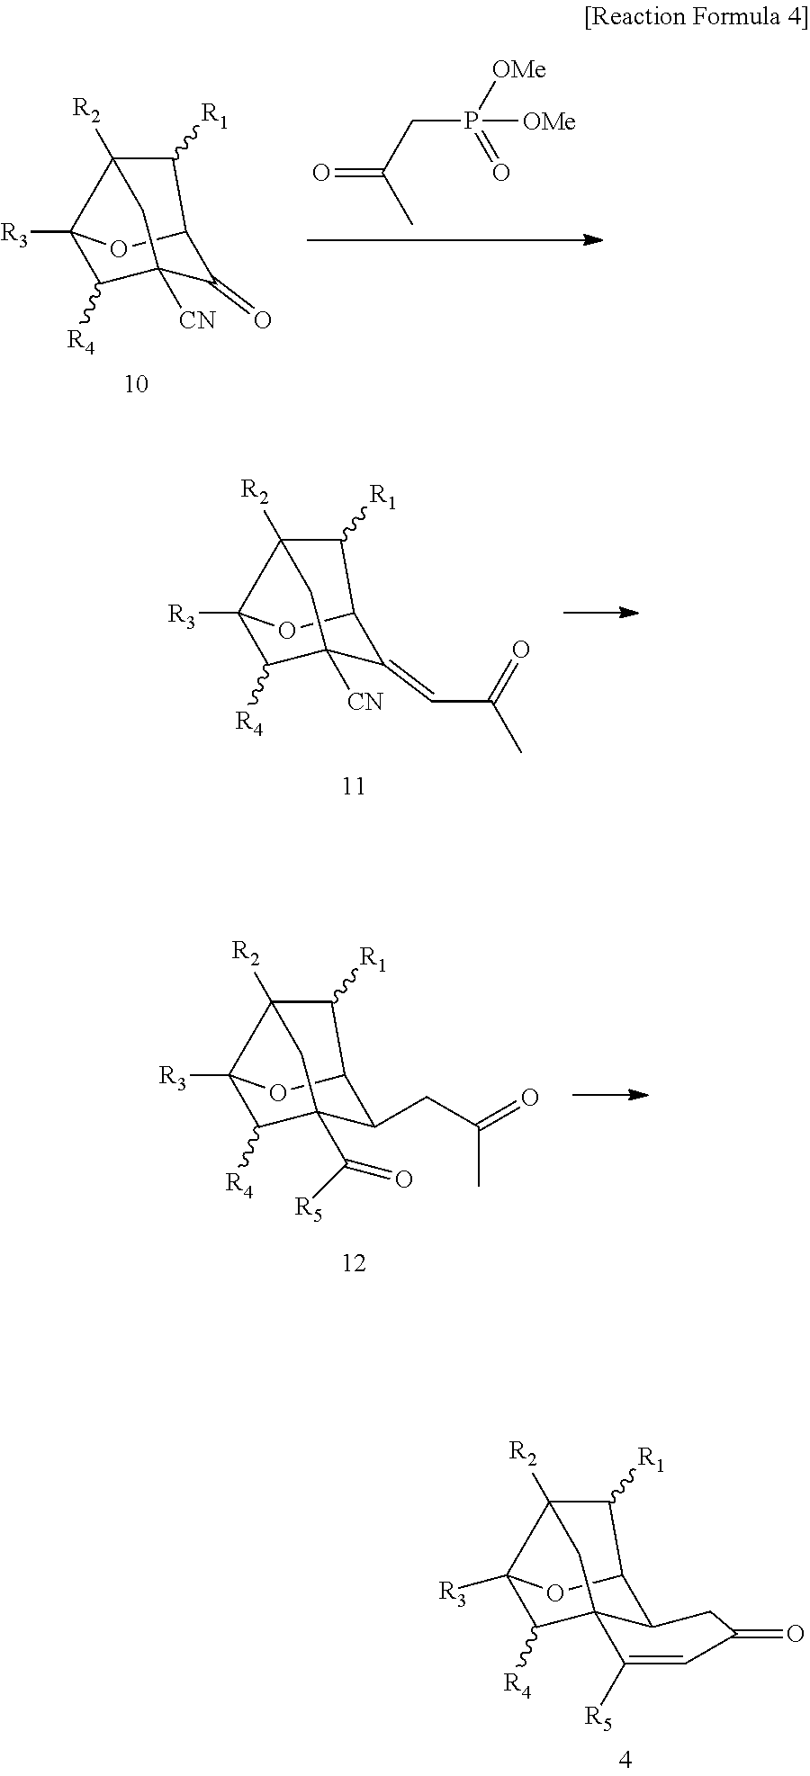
C12([R3])C([R4])C34C(C(O1)C([R1])C2([R2])C3)CC(=O)C=C4[R5].C12([R3])C([R4])C3([CN])C(=O)C(O1)C([R1])C2([R2])C3.O=C(CP([OMe])(=O)[OMe])C.C12([R3])C([R4])C3([CN])C(=CC(C)=O)C(O1)C([R1])C2([R2])C3.C12([R3])C([R4])C3(C([R5])=O)C(CC(=O)C)C(O1)C([R1])C2([R2])C3
